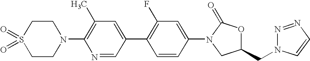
C1CN(C2=C(C)C=C(C3=C(F)C=C(N4C(=O)OC(CN5N=NC=C5)C4)C=C3)C=N2)CCS1(=O)=O
